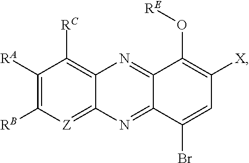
C1([RA])=C([RB])[Z]=C2C(=C1[RC])N=C1C(=N2)C(Br)=CC([X])=C1O[RE]
